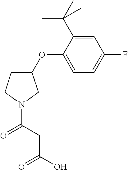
C1(OC2=CC=C(F)C=C2C(C)(C)C)CCN(C(CC(O)=O)=O)C1
